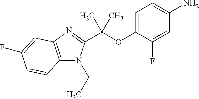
O(C1=CC=C(N)C=C1F)C(C)(C)C1=NC2=C(N1CC)C=CC(F)=C2
